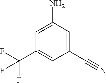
C1=C(N)C=C(C#N)C=C1C(F)(F)F
